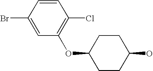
C1=CC(Br)=CC(OC2CCC(O)CC2)=C1Cl
